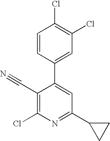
C1=CC(C2=CC(C3CC3)=NC(Cl)=C2C#N)=CC(Cl)=C1Cl
